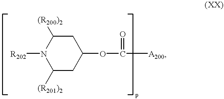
C1([(R200)2])N([R202])C([(R201)2])CC(OC(=O)[A200])C1
